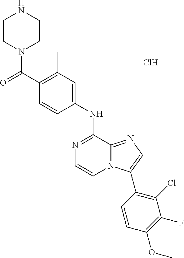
C(C1=C(C)C=C(NC2=NC=CN3C2=NC=C3C2=C(Cl)C(F)=C(OC)C=C2)C=C1)(=O)N1CCNCC1.Cl
